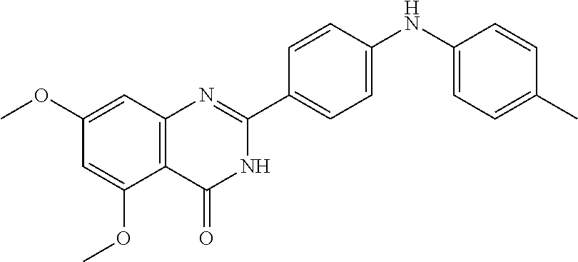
C12=C(C=C(OC)C=C1OC)N=C(C1=CC=C(NC3=CC=C(C)C=C3)C=C1)NC2=O
